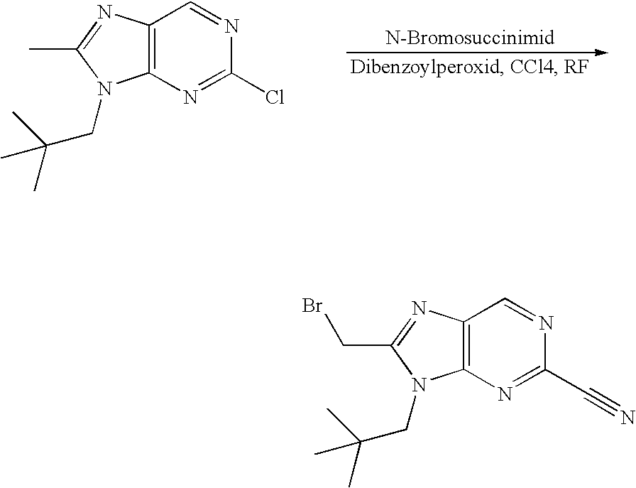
C12=C(N=C(Cl)N=C1)N(CC(C)(C)C)C(C)=N2.C12=C(N=C(C#N)N=C1)N(CC(C)(C)C)C(CBr)=N2
